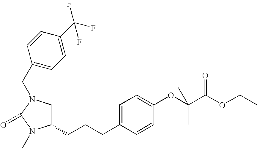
C1C(CCCC2=CC=C(OC(C(OCC)=O)(C)C)C=C2)N(C)C(=O)N1CC1=CC=C(C(F)(F)F)C=C1
